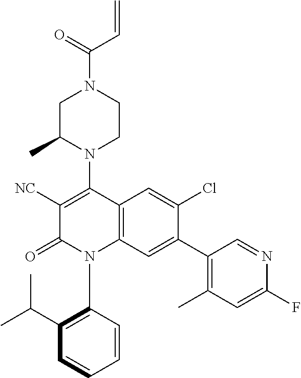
C1C(C)N(C2=C([NC])C(=O)N(C3=C(C(C)C)C=CC=C3)C3=C2C=C(Cl)C(C2=C(C)C=C(F)N=C2)=C3)CCN1C(=O)C=C
